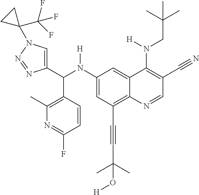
C1(N(C(C2=CN(C3(C(F)(F)F)CC3)N=N2)C2=C(C)N=C(F)C=C2)[H])=CC(C#CC(C)(C)O[H])=C2C(=C1)C(N(CC(C)(C)C)[H])=C(C#N)C=N2
